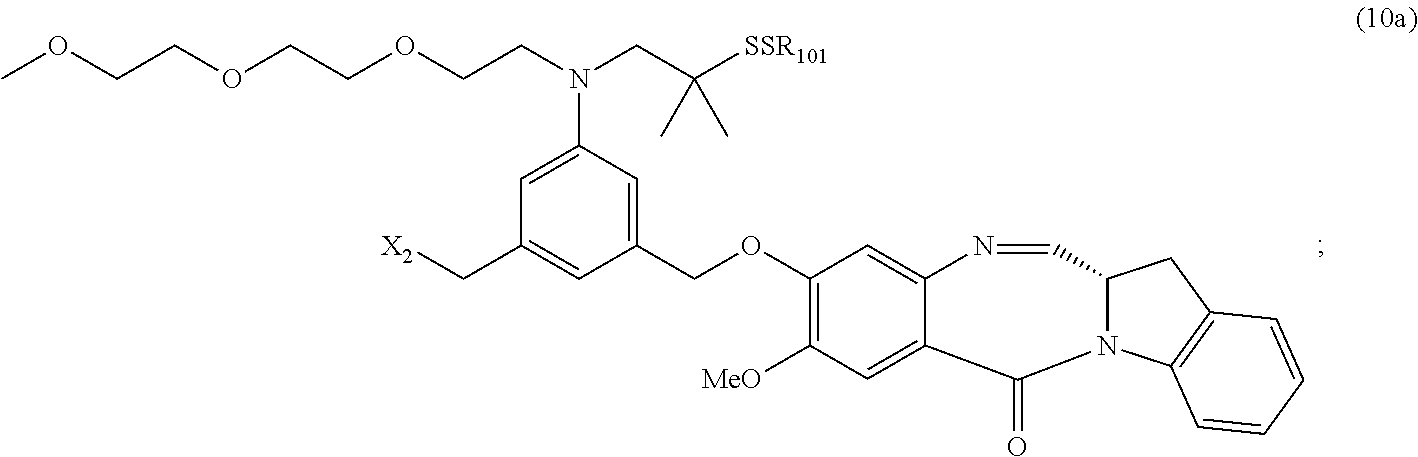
C1(OCC2=CC(N(CCOCCOCCOC)CC([SSR101])(C)C)=CC(C[X2])=C2)=C([MeO])C=C2C(=C1)N=CC1N(C3=C(C1)C=CC=C3)C2=O
